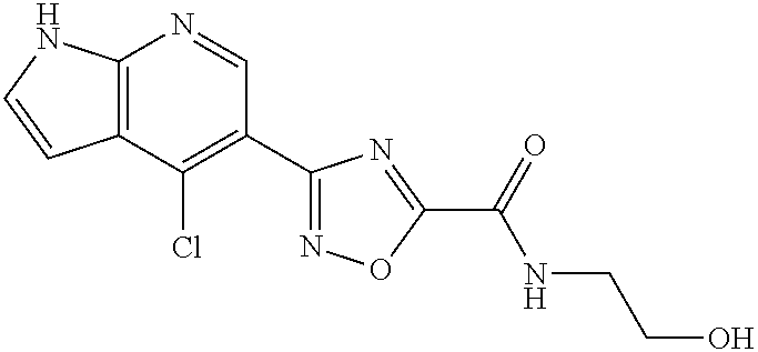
C12=C(C(Cl)=C(C3=NOC(C(NCCO)=O)=N3)C=N1)C=CN2
